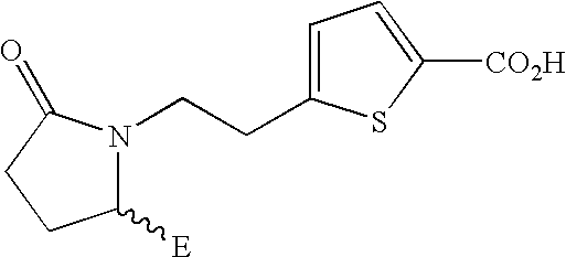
C1([E])N(CCC2=CC=C([CO2H])S2)C(=O)CC1
